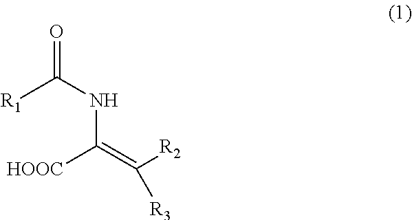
[R1]C(NC([HOOC])=C([R2])[R3])=O
